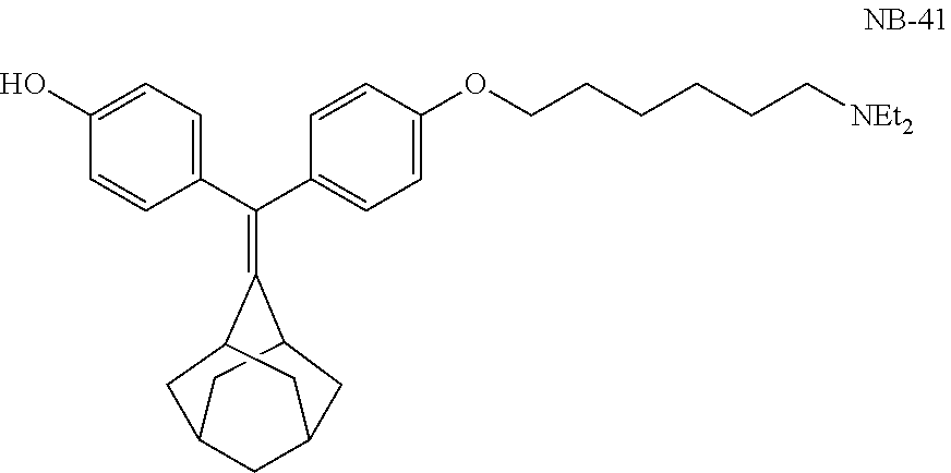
OC1=CC=C(C(C2=CC=C(OCCCCCC[NEt2])C=C2)=C2C3CC4CC2CC(C3)C4)C=C1
